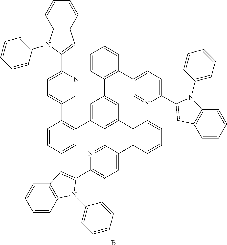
C1(C2=CC3=C(N2C2=CC=CC=C2)C=CC=C3)=CC=C(C2=C(C3=CC(C4=C(C5=CC=C(C6=CC7=C(C=CC=C7)N6C6=CC=CC=C6)N=C5)C=CC=C4)=CC(C4=C(C5=CC=C(C6=CC7=C(C=CC=C7)N6C6=CC=CC=C6)N=C5)C=CC=C4)=C3)C=CC=C2)C=N1.B
